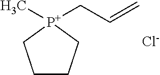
C1CC[P+](CC=C)(C)C1.[Cl-]
